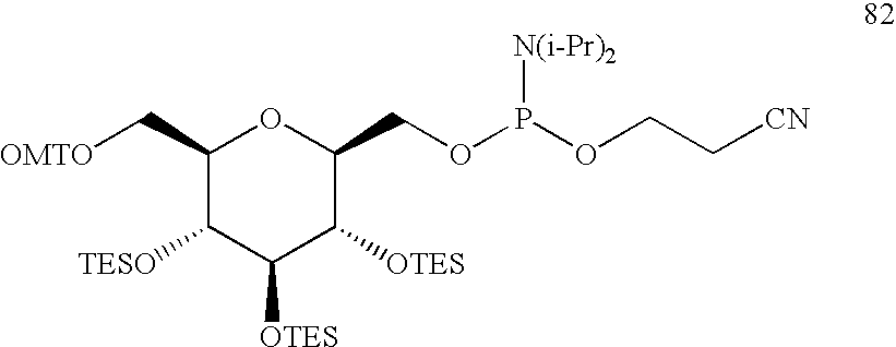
C1(C[OMTO])C([TESO])C([OTES])C([OTES])C(COP(OCC[CN])[N(i-Pr)2])O1
